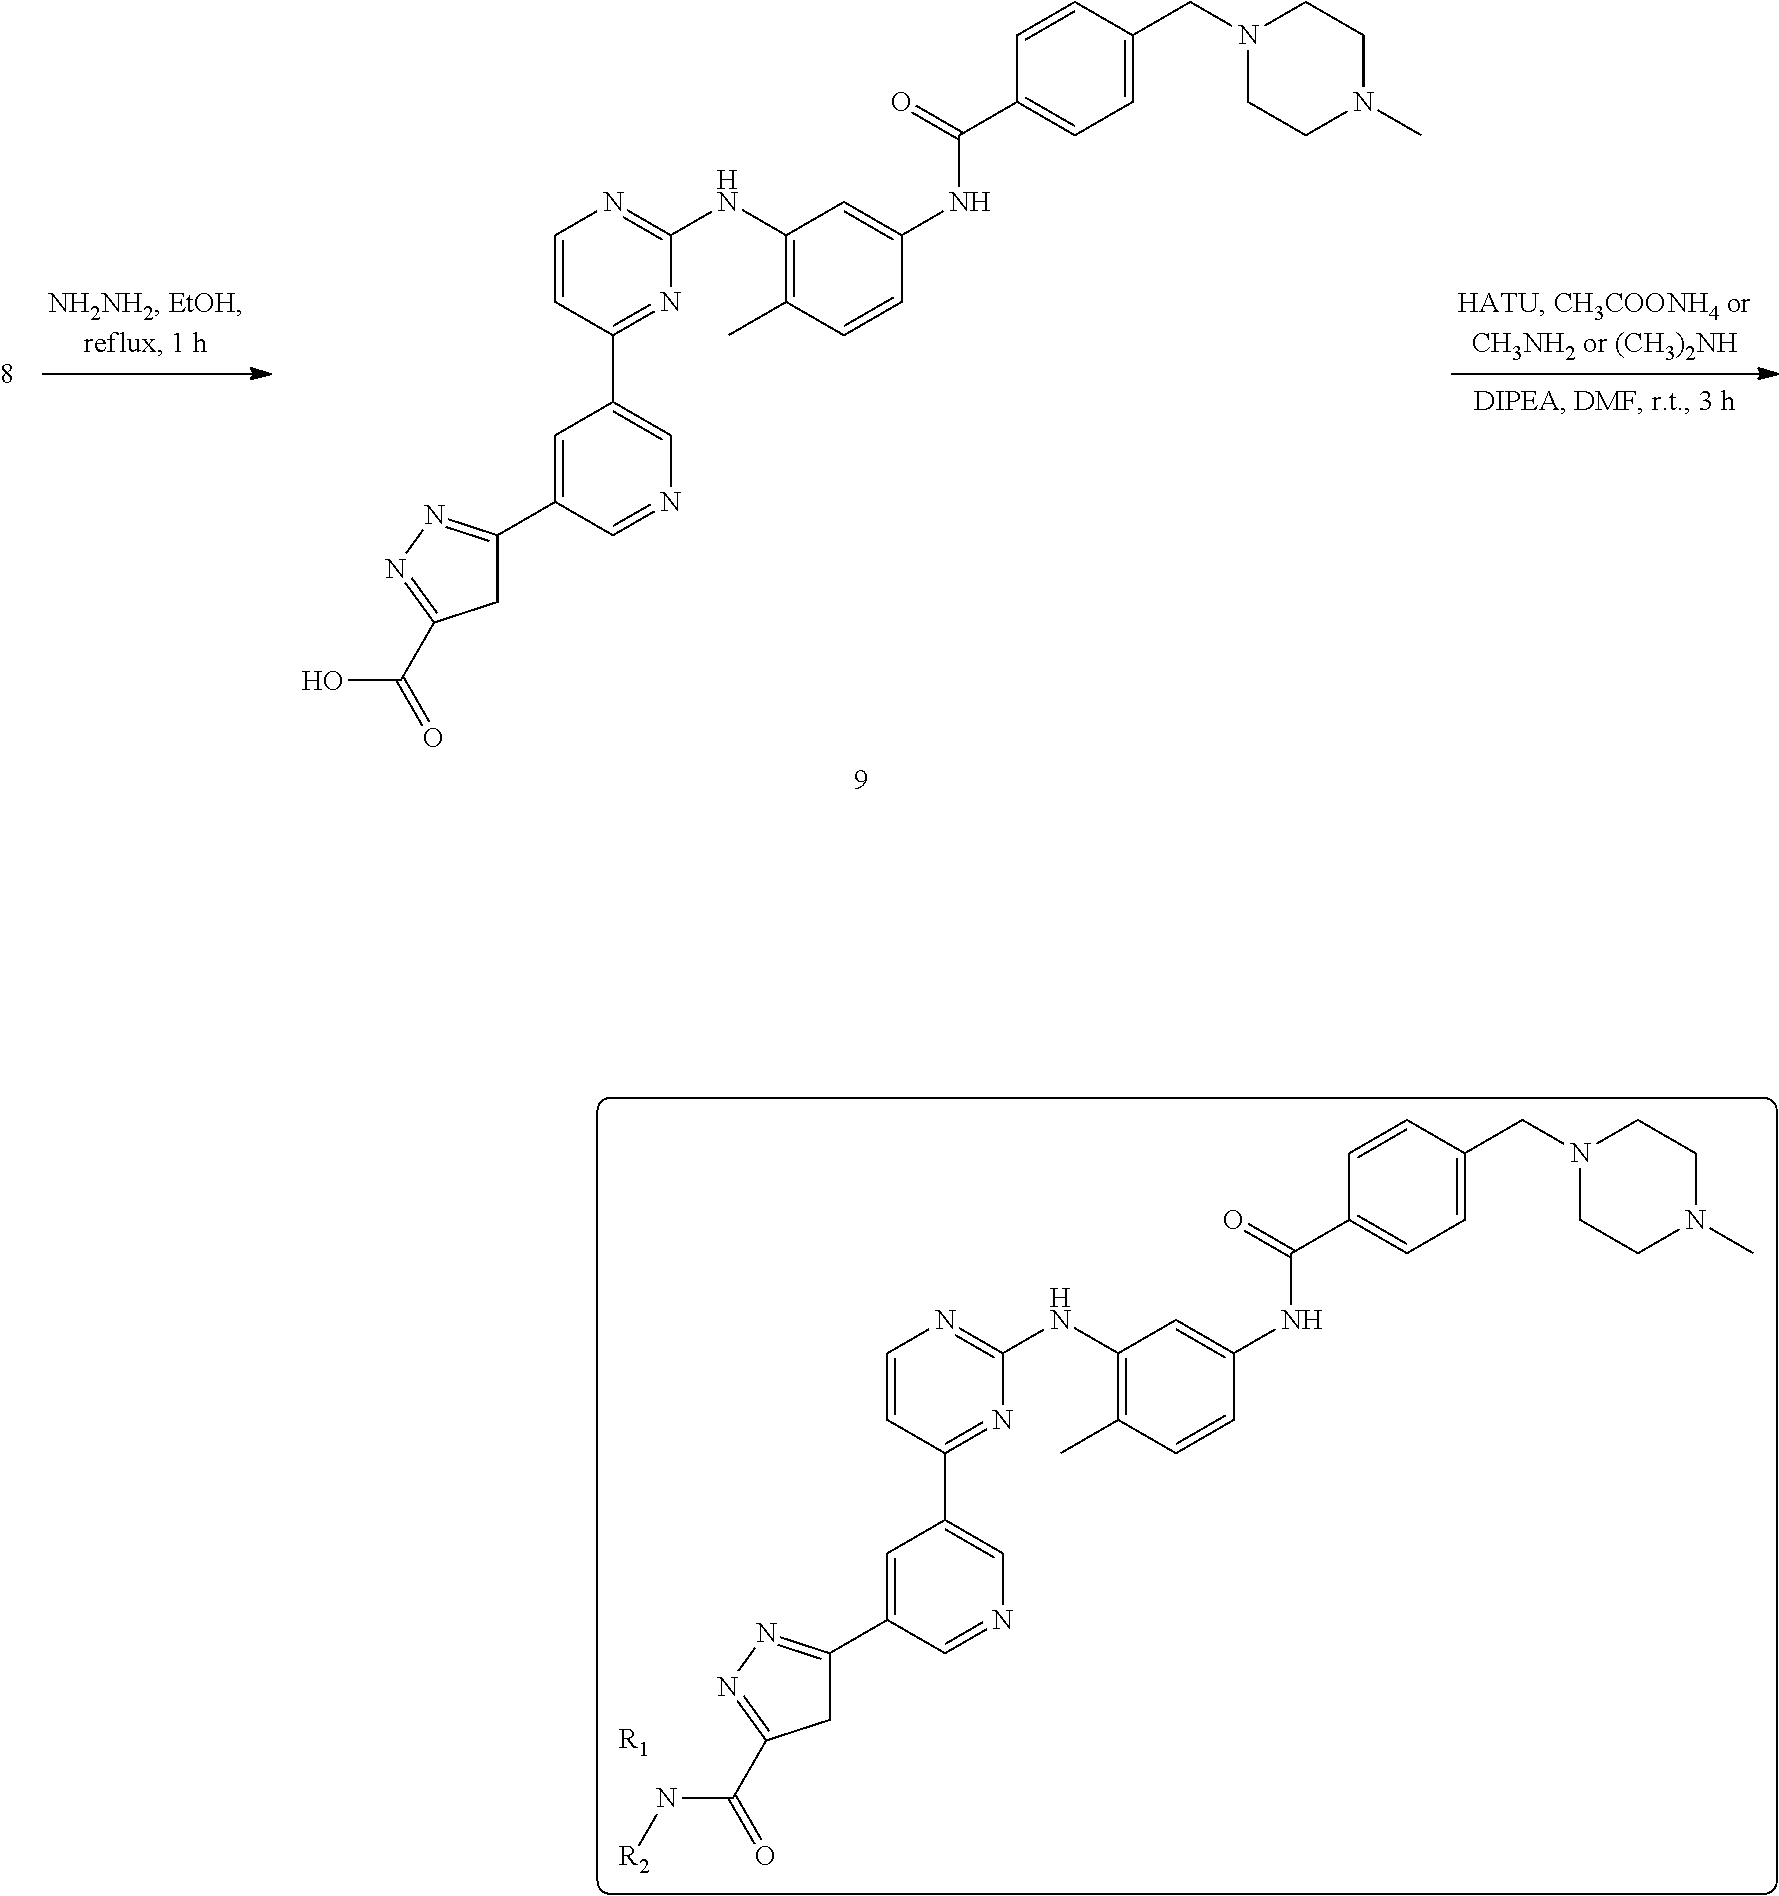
C1=C(C2=NN=C(C(=O)N[R2])C2)C=NC=C1C1=NC(NC2=C(C)C=CC(NC(C3=CC=C(CN4CCN(C)CC4)C=C3)=O)=C2)=NC=C1.[R1].C1=C(C2=NN=C(C(=O)O)C2)C=NC=C1C1=NC(NC2=C(C)C=CC(NC(C3=CC=C(CN4CCN(C)CC4)C=C3)=O)=C2)=NC=C1
